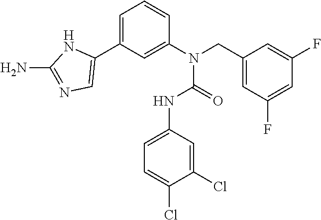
C1(N(CC2=CC(F)=CC(F)=C2)C(=O)NC2=CC=C(Cl)C(Cl)=C2)=CC(C2=CN=C(N)N2)=CC=C1
